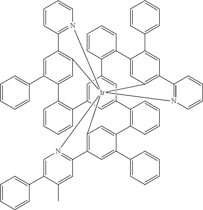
C1=C2C=C3C=C1C1=C(C=CC=C1)C1=CC4=C(C=C1C1=CC=CC=C1)C1=N([Ir]456(C4=C(C=C(C7=CC=CC=C7)C(=C4)C4=C2C=CC=C4)C2=N5C=CC=C2)C2=C(C=C(C4=CC=CC=C4)C(=C2)C2=C3C=CC=C2)C2=N6C=C(C3=CC=CC=C3)C(C)=C2)C=CC=C1
